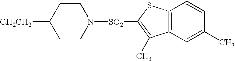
C1CN([SO2]C2=C(C)C3=C(S2)C=CC(C)=C3)CCC1[CH2CH2]
